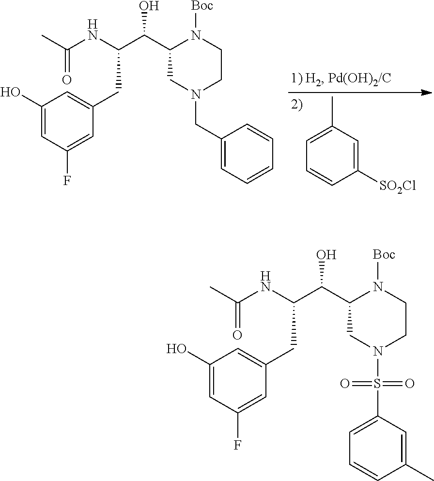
C1([SO2Cl])=CC(C)=CC=C1.C1(O)=CC(F)=CC(CC(C(C2CN(CC3=CC=CC=C3)CCN2[Boc])O)NC(C)=O)=C1.C1(O)=CC(F)=CC(CC(C(C2CN(S(C3=CC=CC(C)=C3)(=O)=O)CCN2[Boc])O)NC(C)=O)=C1
